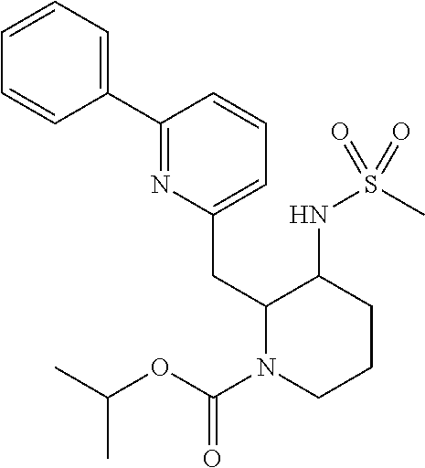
C1=CC=C(C2=NC(CC3C(NS(C)(=O)=O)CCCN3C(=O)OC(C)C)=CC=C2)C=C1
